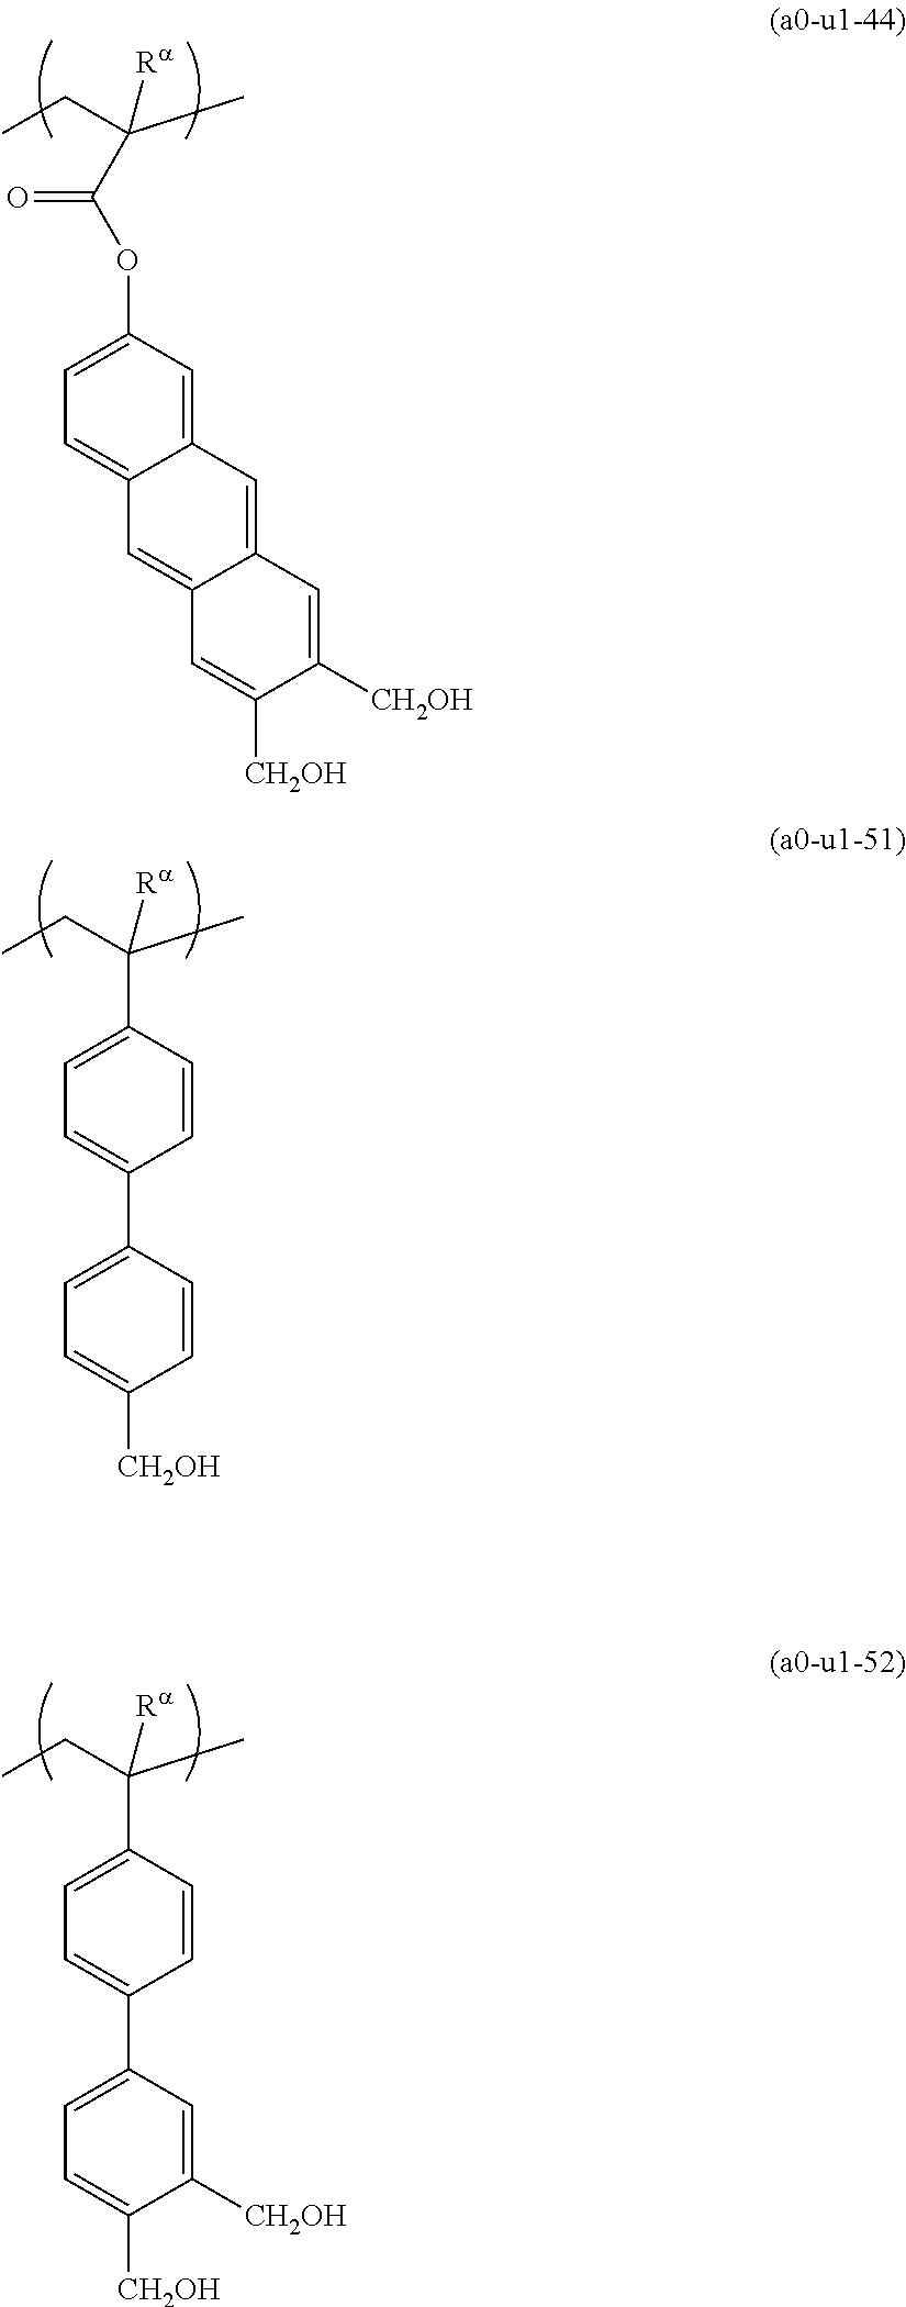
C12=CC(OC(C(C)(CC)[Ra])=O)=CC=C1C=C1C(=C2)C=C([CH2OH])C([CH2OH])=C1.C1=CC(C(C)(CC)[Ra])=CC=C1C1=CC=C([CH2OH])C=C1.C1=CC(C(C)(CC)[Ra])=CC=C1C1=CC=C([CH2OH])C([CH2OH])=C1
